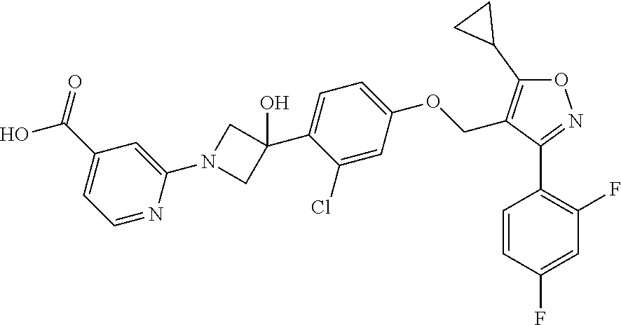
C1=CC(F)=CC(F)=C1C1=NOC(C2CC2)=C1COC1=CC=C(C2(O)CN(C3=CC(C(=O)O)=CC=N3)C2)C(Cl)=C1
